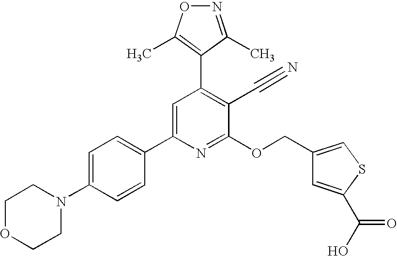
C1OCCN(C2=CC=C(C3=CC(C4=C(C)ON=C4C)=C(C#N)C(OCC4=CSC(C(O)=O)=C4)=N3)C=C2)C1
